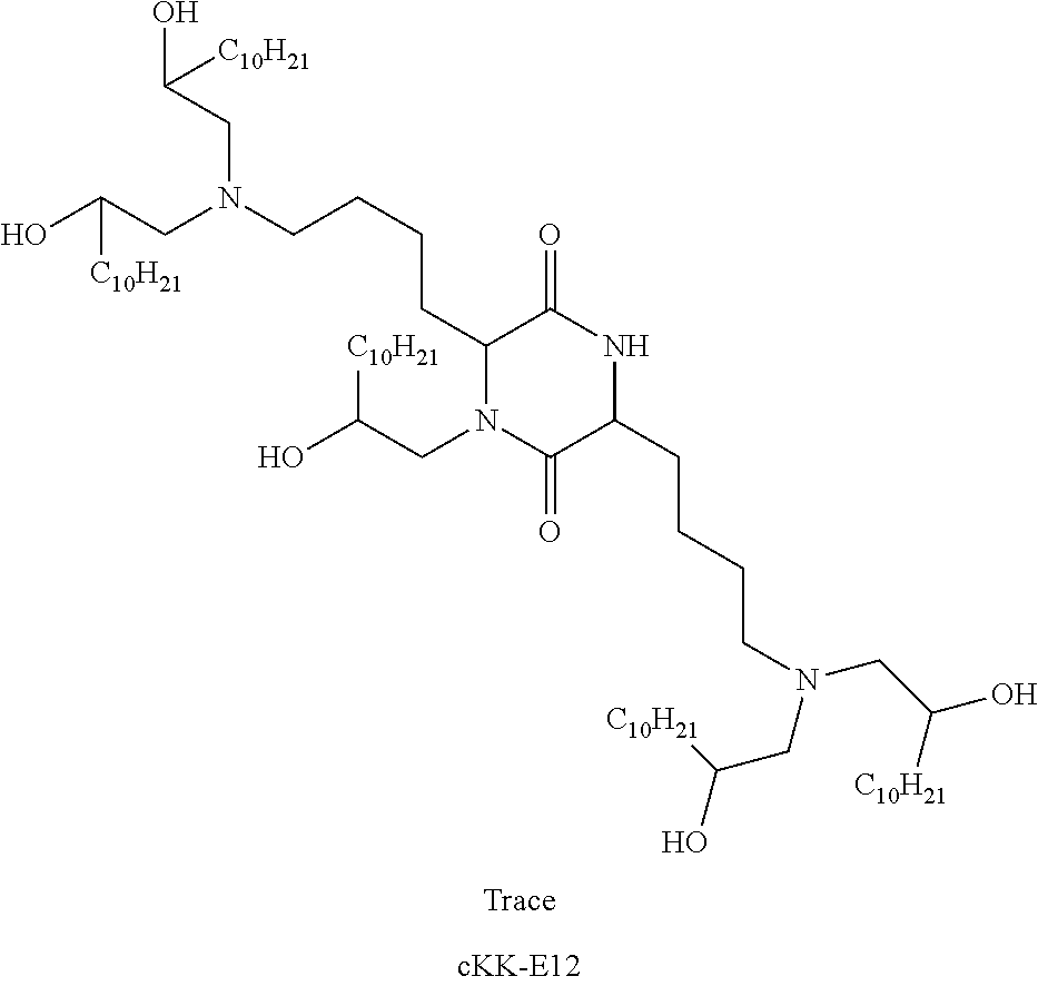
C(CC1NC(=O)C(CCCCN(CC(O)[C10H21])CC(O)[C10H21])N(CC([C10H21])O)C1=O)CCN(CC([C10H21])O)CC([C10H21])O
